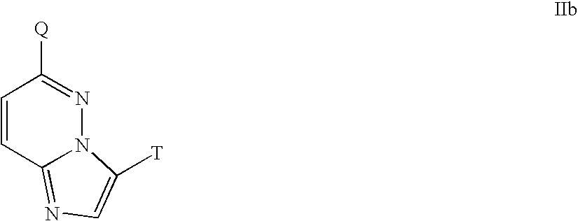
C1=CC2=NC=C([T])N2N=C1[Q]
